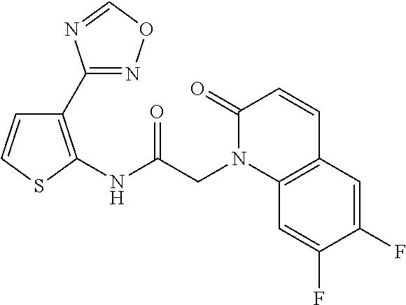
C1=CSC(NC(CN2C3=C(C=CC2=O)C=C(F)C(F)=C3)=O)=C1C1=NOC=N1
